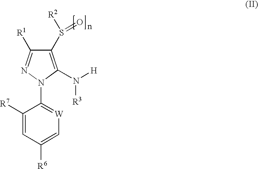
C1(S([R2])=O)=C(N([H])[R3])N(C2=[W]C=C([R6])C=C2[R7])N=C1[R1]
